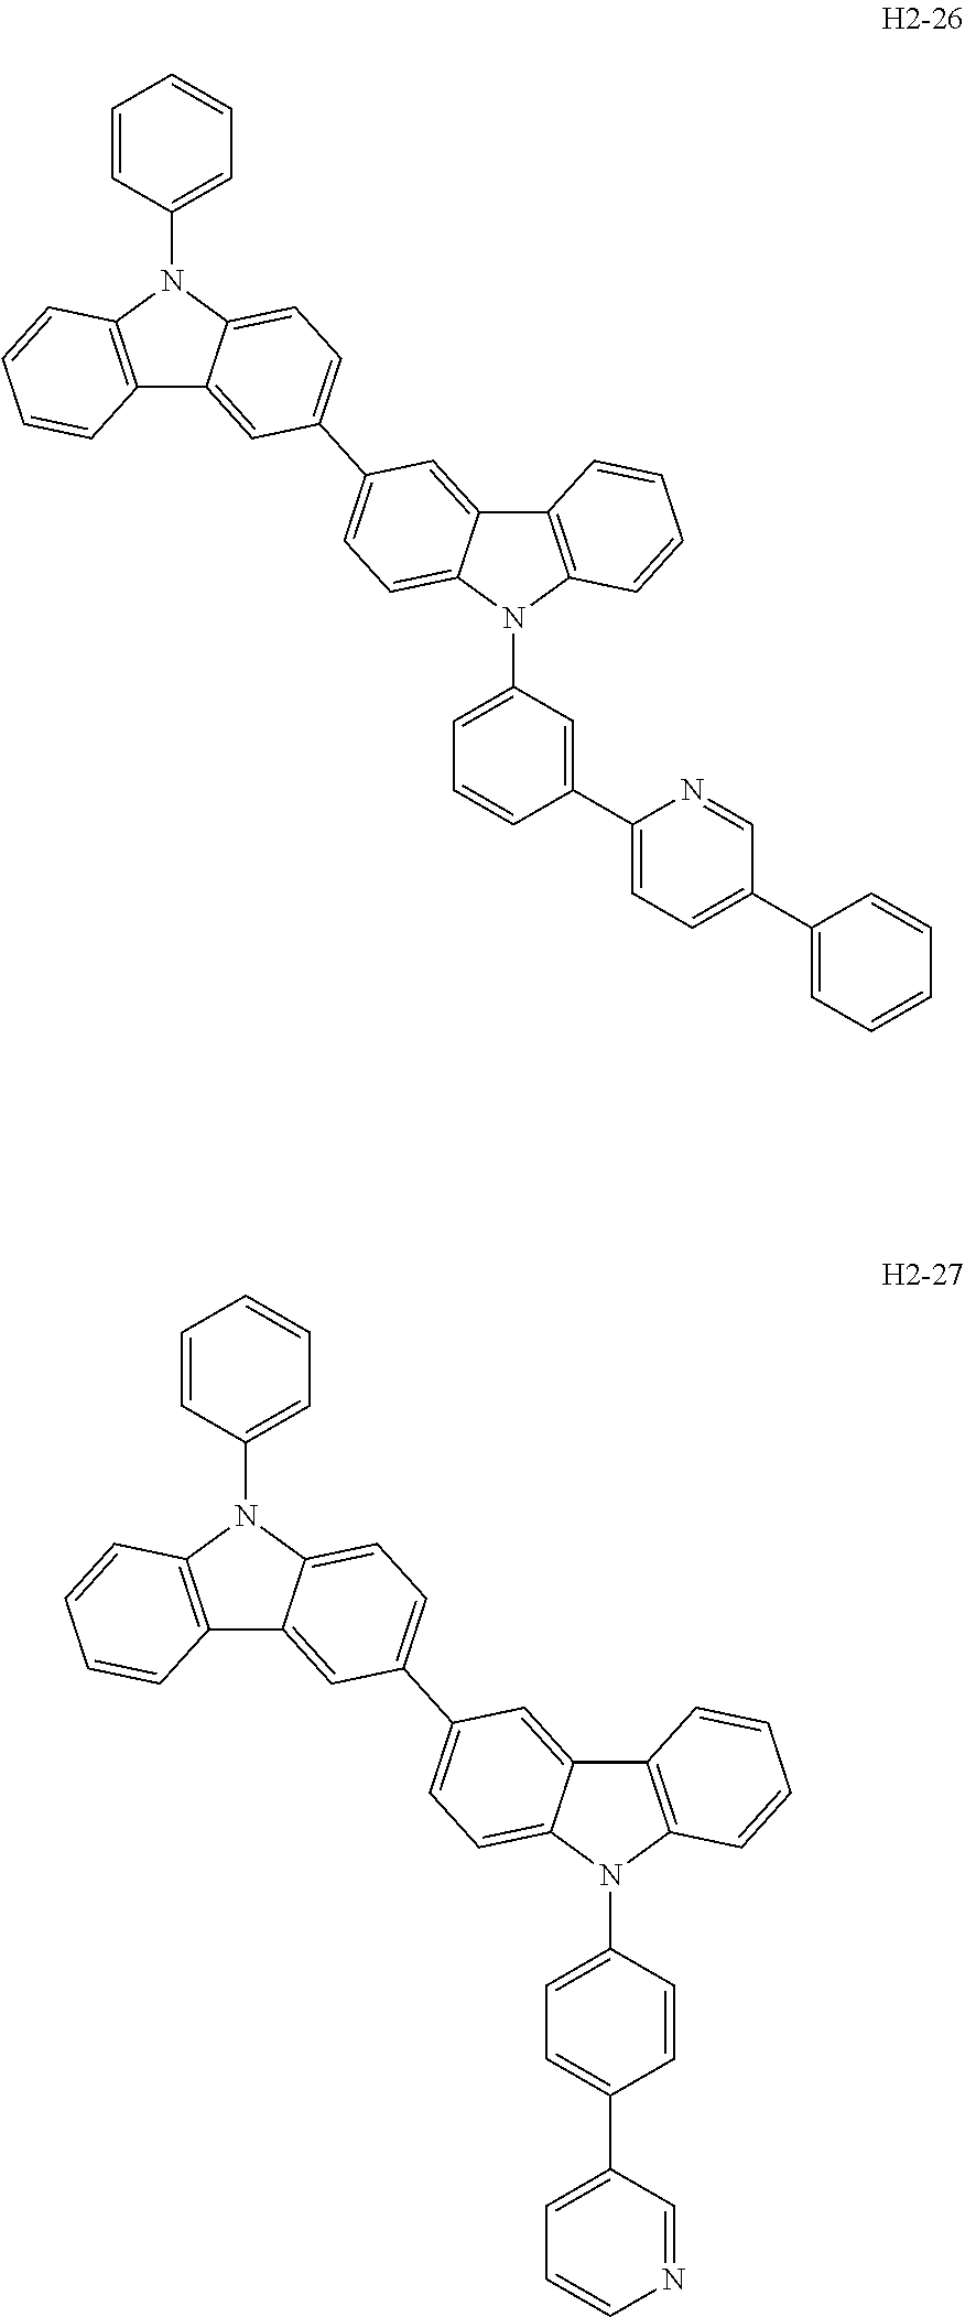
C1=CC(N2C3=C(C4=CC(C5=CC=C6C(=C5)C5=C(N6C6=CC=CC(C7=CC=C(C8=CC=CC=C8)C=N7)=C6)C=CC=C5)=CC=C24)C=CC=C3)=CC=C1.C1=CC(N2C3=C(C4=CC(C5=CC=C6C(=C5)C5=C(N6C6=CC=C(C7=CC=CN=C7)C=C6)C=CC=C5)=CC=C24)C=CC=C3)=CC=C1
